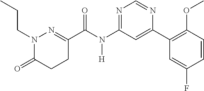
C1C(C(N(C2=NC=NC(C3=C(OC)C=CC(F)=C3)=C2)[H])=O)=NN(CCC)C(=O)C1
